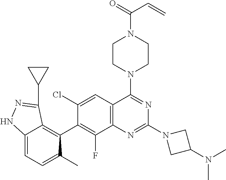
C12=C(C=C(Cl)C(C3=C4C(=CC=C3C)NN=C4C3CC3)=C1F)C(N1CCN(C(=O)C=C)CC1)=NC(N1CC(N(C)C)C1)=N2
